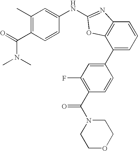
C1(C2=CC(F)=C(C(N3CCOCC3)=O)C=C2)=CC=CC2=C1OC(NC1=CC(C)=C(C(N(C)C)=O)C=C1)=N2
